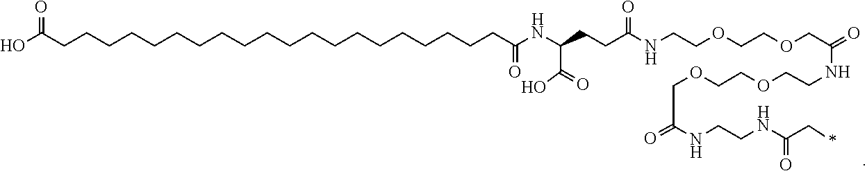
O(CC(=O)NCCOCCOCC(NCCNC(=O)C*)=O)CCOCCNC(CCC(C(O)=O)NC(CCCCCCCCCCCCCCCCCCCCC(O)=O)=O)=O
